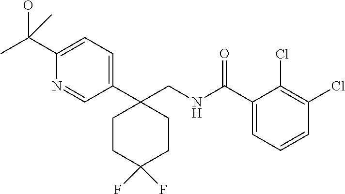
C1(C(O)(C)C)=CC=C(C2(CNC(C3=CC=CC(Cl)=C3Cl)=O)CCC(F)(F)CC2)C=N1
